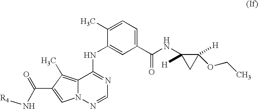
C12=C(C)C(C(=O)N[R4])=CN1N=CN=C2NC1=CC(C(=O)NC2([H])CC2(OCC)[H])=CC=C1C
